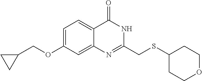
C(C1CC1)OC1=CC=C2C(=C1)N=C(CSC1CCOCC1)NC2=O
